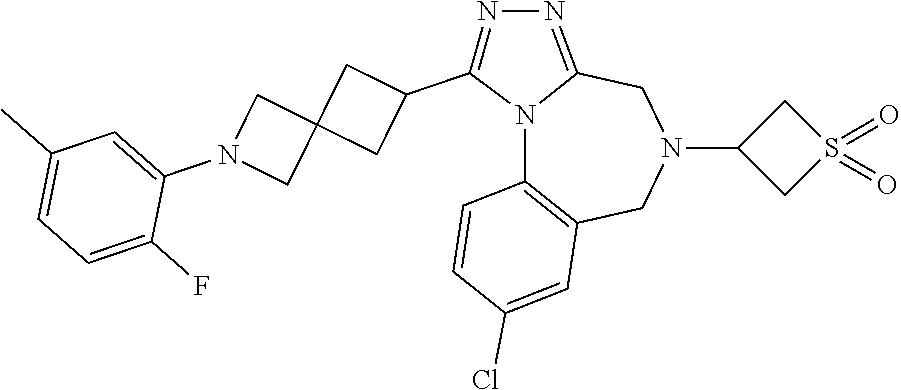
N12C3=C(CN(C4CS(=O)(=O)C4)CC1=NN=C2C1CC2(C1)CN(C1=CC(C)=CC=C1F)C2)C=C(Cl)C=C3
